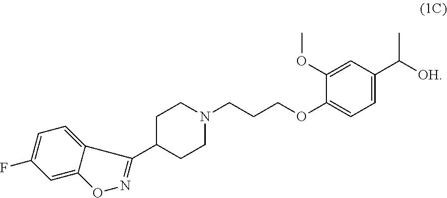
C1(F)=CC=C2C(=C1)ON=C2C1CCN(CCCOC2=CC=C(C([OH])C)C=C2OC)CC1
